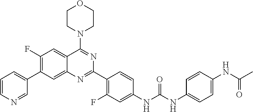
C1=CN=CC(C2=C(F)C=C3C(=C2)N=C(C2=C(F)C=C(NC(NC4=CC=C(NC(C)=O)C=C4)=O)C=C2)N=C3N2CCOCC2)=C1
